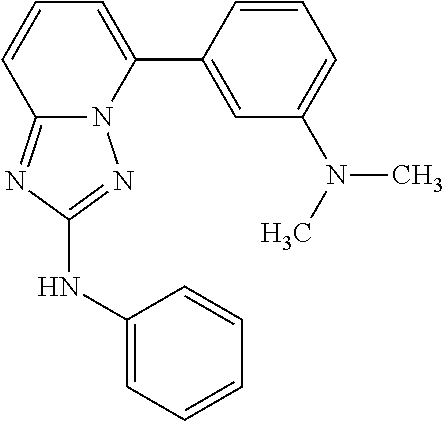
C1=CC(C2=CC=CC3=NC(NC4=CC=CC=C4)=NN23)=CC(N(C)C)=C1
